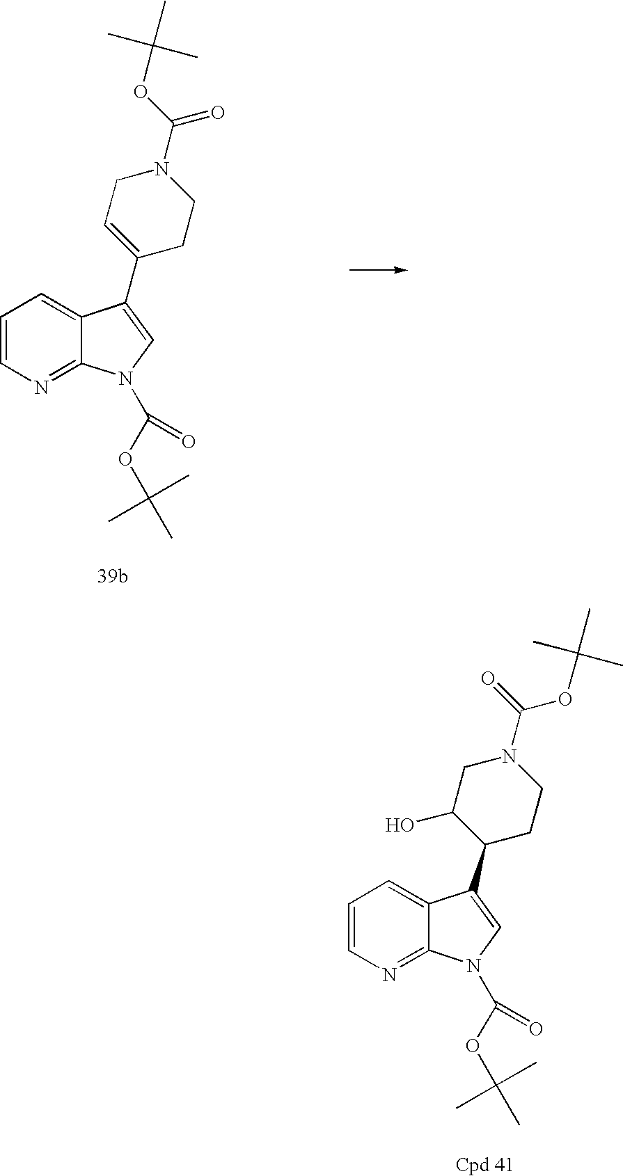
C12=NC=CC=C1C(C1=CCN(C(OC(C)(C)C)=O)CC1)=CN2C(OC(C)(C)C)=O.C12=NC=CC=C1C(C1C(O)CN(C(=O)OC(C)(C)C)CC1)=CN2C(OC(C)(C)C)=O
